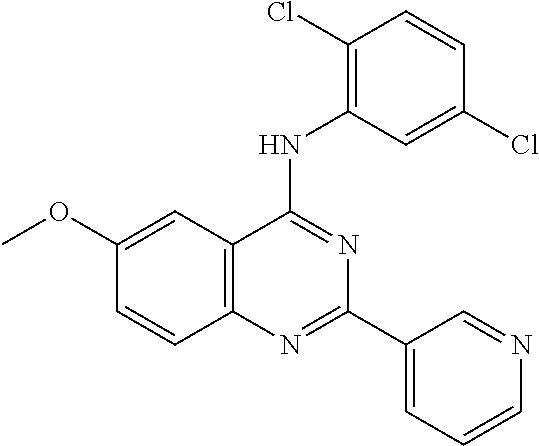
C1(OC)=CC2=C(C=C1)N=C(C1=CC=CN=C1)N=C2NC1=C(Cl)C=CC(Cl)=C1
